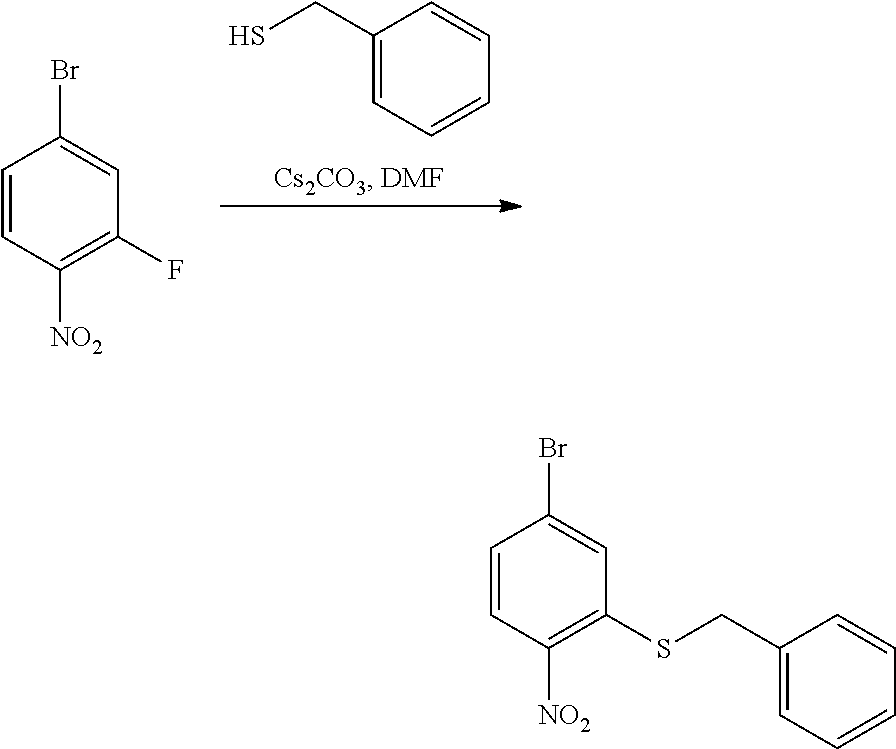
C1(CS)=CC=CC=C1.C1=CC([NO2])=C(F)C=C1Br.C1=CC([NO2])=C(SCC2=CC=CC=C2)C=C1Br
